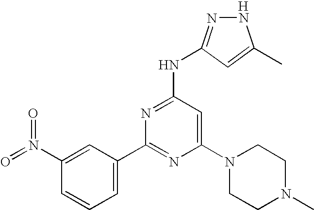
C1=CC(N(=O)=O)=CC(C2=NC(N3CCN(C)CC3)=CC(NC3=NNC(C)=C3)=N2)=C1.[H]
